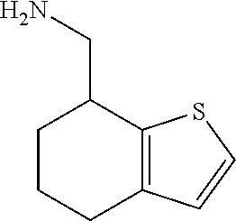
C1CCC2=C(SC=C2)C1CN
